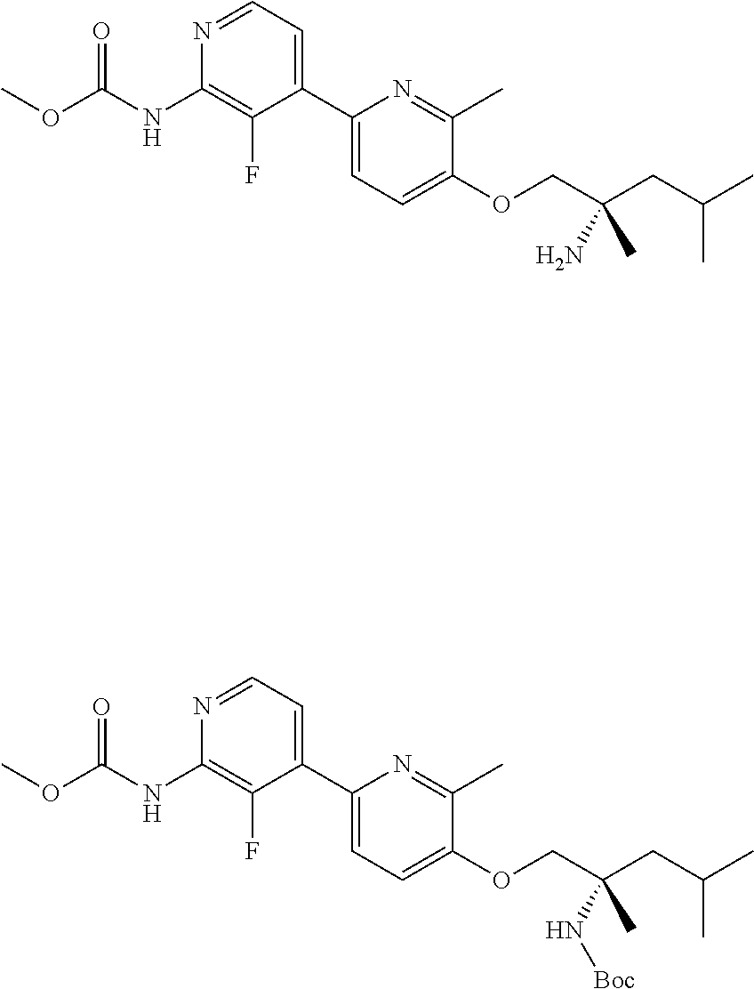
N1=CC=C(C2=CC=C(OCC(CC(C)C)(C)N)C(C)=N2)C(F)=C1NC(OC)=O.N1=CC=C(C2=CC=C(OCC(CC(C)C)(C)N[Boc])C(C)=N2)C(F)=C1NC(OC)=O
